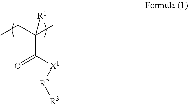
CCC(C)([R1])C([X1][R2][R3])=O
